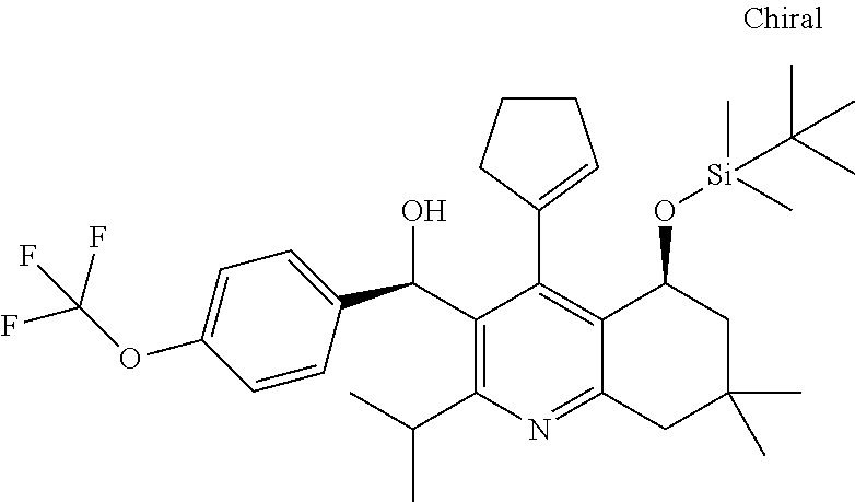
C1=CC(C(C2=C(C(C)C)N=C3C(=C2C2=CCCC2)C(O[Si](C)(C)C(C)(C)C)CC(C)(C)C3)O)=CC=C1OC(F)(F)F
